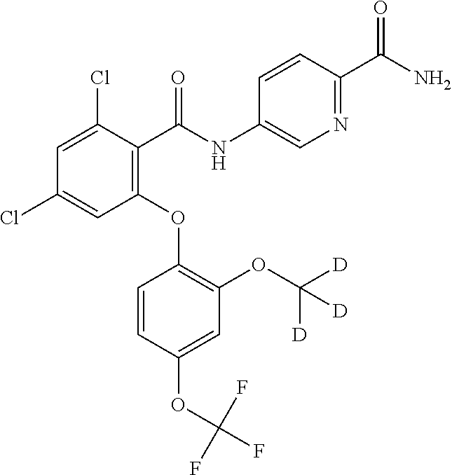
C1=C(Cl)C(C(NC2=CN=C(C(N)=O)C=C2)=O)=C(OC2=C(OC([D])([D])[D])C=C(OC(F)(F)F)C=C2)C=C1Cl
